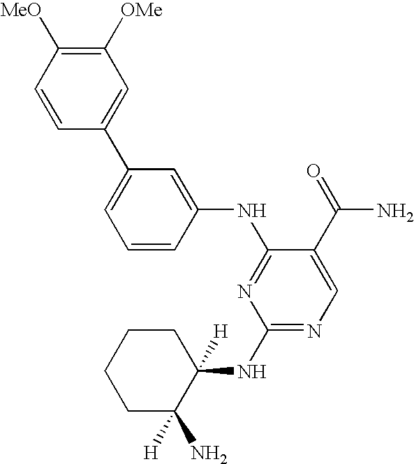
C1=CC(NC2=NC(NC3([H])CCCCC3(N)[H])=NC=C2C(=O)N)=CC(C2=CC([OMe])=C([MeO])C=C2)=C1
